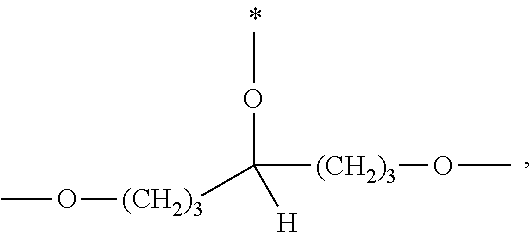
COC([(CH2)3]OC)([(CH2)3]OC)[H]
